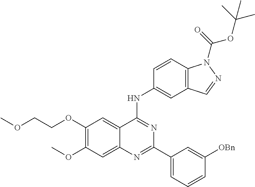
C1(OCCOC)=C(OC)C=C2C(=C1)C(NC1=CC3=C(C=C1)N(C(=O)OC(C)(C)C)N=C3)=NC(C1=CC=CC([OBn])=C1)=N2
